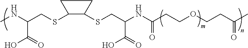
C1(SCC(NC)C(O)=O)C(SCC(NC(CCOCCC(C)=O)=O)C(O)=O)CC1
